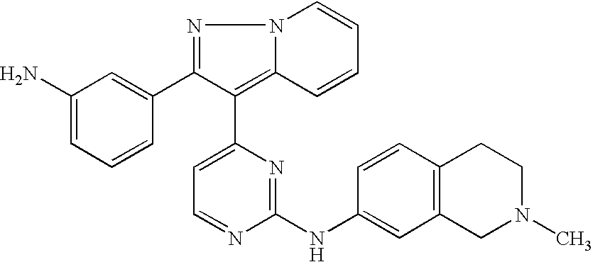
NC1=CC=CC(C2=NN3C(=C2C2=CC=NC(NC4=CC5=C(C=C4)CCN(C)C5)=N2)C=CC=C3)=C1
